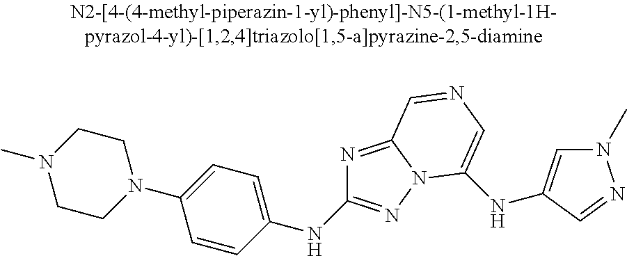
C1CN(C2=CC=C(NC3=NN4C(=N3)C=NC=C4NC3=CN(C)N=C3)C=C2)CCN1C
